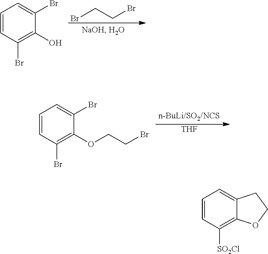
C1=CC(Br)=C(O)C(Br)=C1.BrCCBr.C1=CC(Br)=C(OCCBr)C(Br)=C1.[THF].C1=CC([SO2Cl])=C2C(=C1)CCO2
